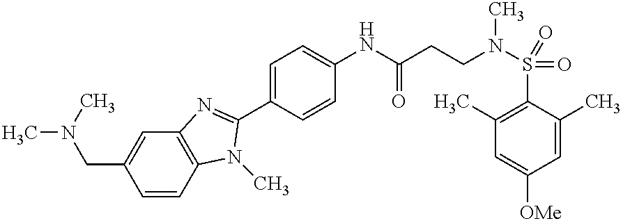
C12=C(C=C(CN(C)C)C=C1)N=C(C1=CC=C(NC(CCN(S(=O)(=O)C3=C(C)C=C([OMe])C=C3C)C)=O)C=C1)N2C
